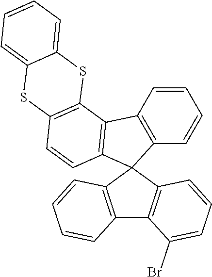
C12=C(C=CC=C1Br)C1(C3=C2C=CC=C3)C2=C(C=CC=C2)C2=C1C=CC1=C2SC2=CC=CC=C2S1
